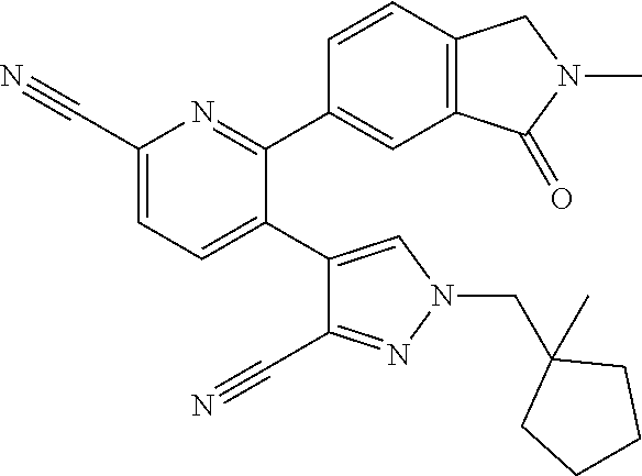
C1(C#N)=CC=C(C2=CN(CC3(C)CCCC3)N=C2C#N)C(C2=CC3=C(C=C2)CN(C)C3=O)=N1
